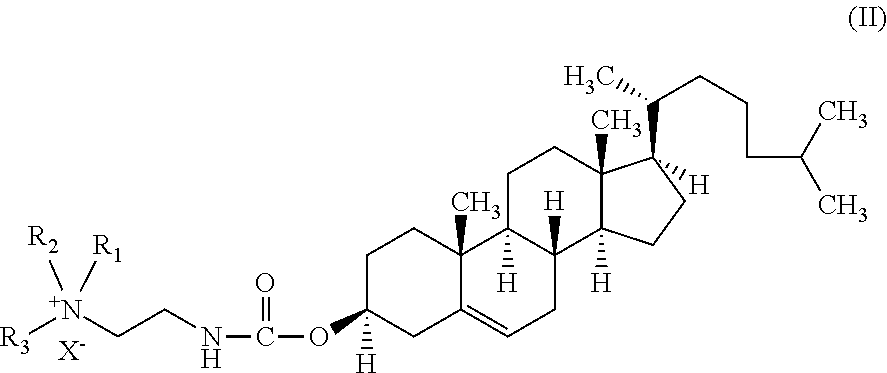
C1C([H])(OC(NCC[N+]([R3])([R2])[R1])=O)CC2=CCC3([H])C([H])(C2(C)C1)CCC1(C)C3([H])CCC1(C(CCCC(C)C)C)[H].[X-]
